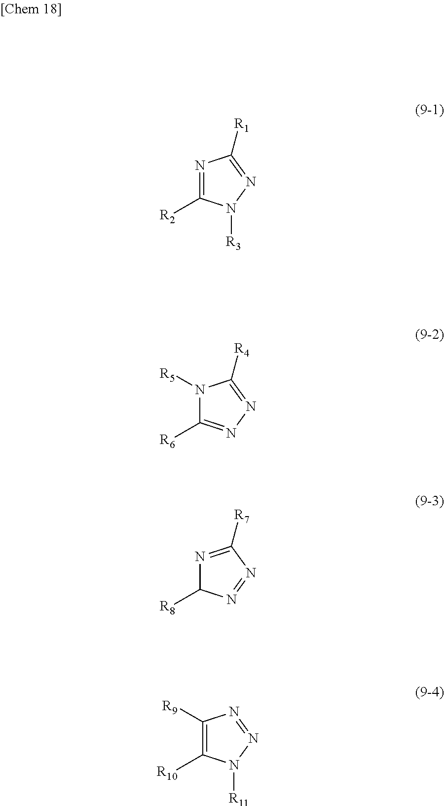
N1=C([R2])N([R3])N=C1[R1].N1([R5])C([R6])=NN=C1[R4].N1=C([R7])N=NC1[R8].C1([R9])=C([R10])N([R11])N=N1
